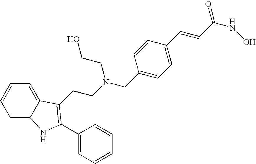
C1=C2C(=CC=C1)C(CCN(CC1=CC=C(C=CC(NO)=O)C=C1)CCO)=C(C1=CC=CC=C1)N2
